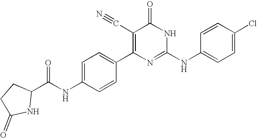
C1=CC(C2=C(C#N)C(=O)NC(NC3=CC=C(Cl)C=C3)=N2)=CC=C1NC(=O)C1NC(=O)CC1
